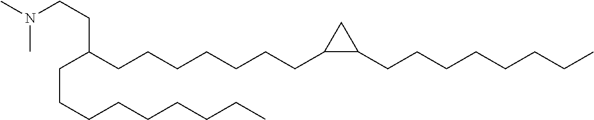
C(C(CCCCCCCC1C(CCCCCCCC)C1)CCN(C)C)CCCCCCCC
